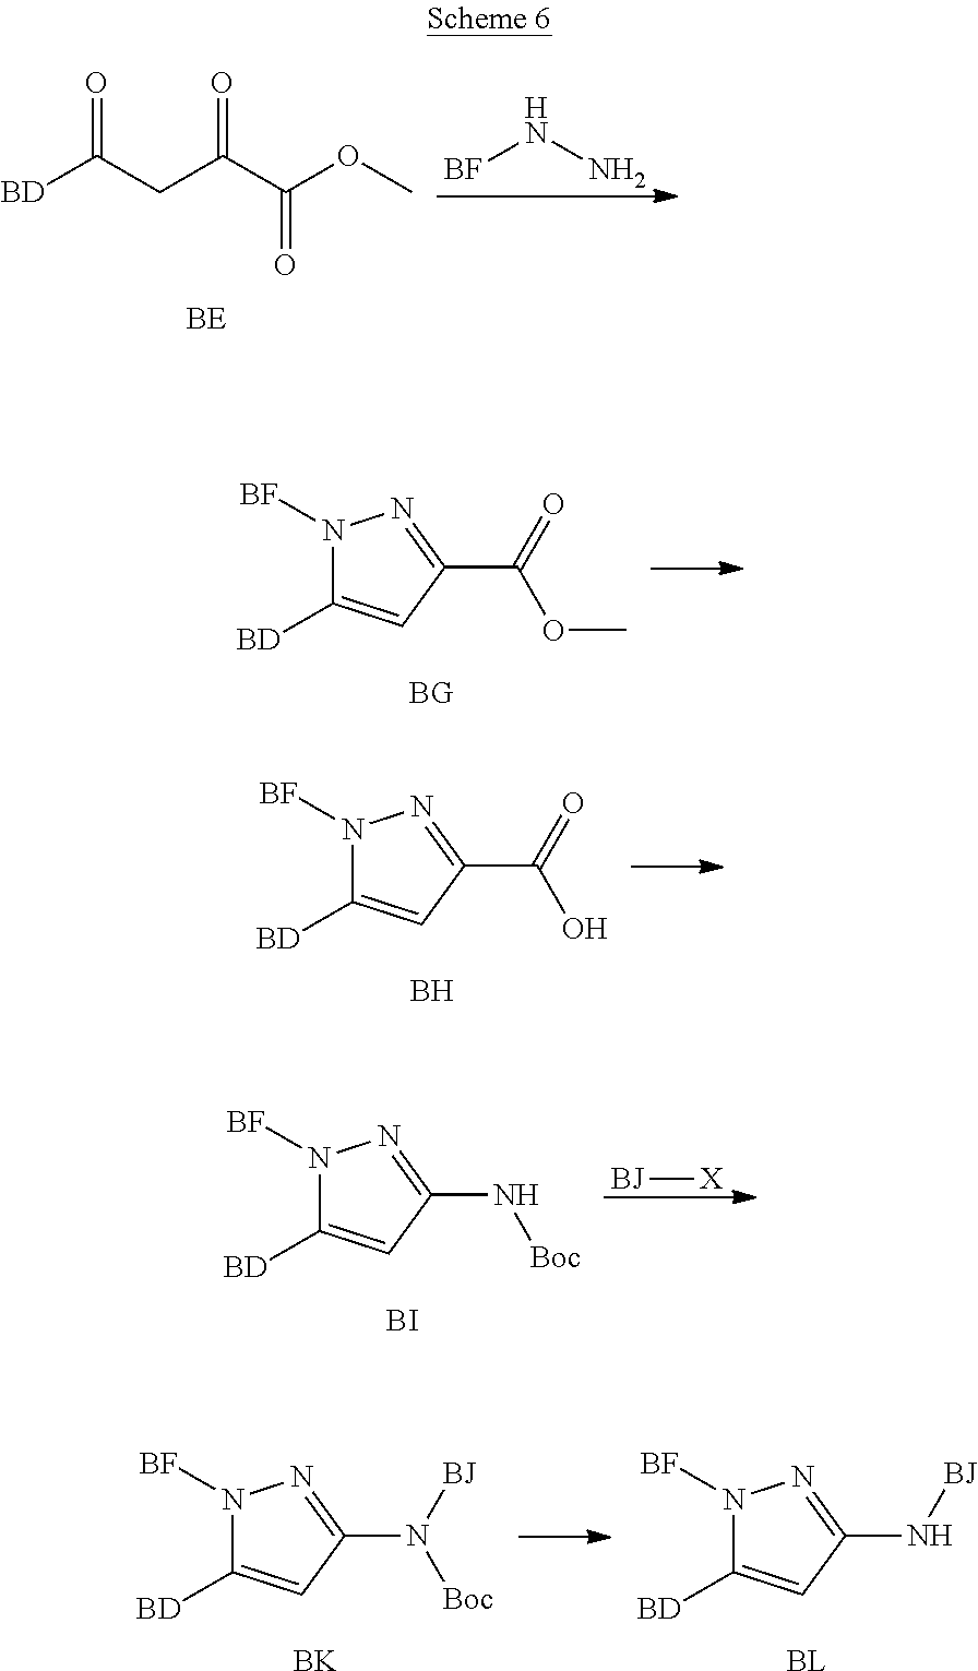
[BD]C(CC(C(=O)OC)=O)=O.[BF]NN.N1([BF])C([BD])=CC(C(=O)OC)=N1.N1([BF])C([BD])=CC(C(=O)O)=N1.B.N1([BF])C([BD])=CC(N[Boc])=N1.[BI].[BJ][X].N1([BF])C([BD])=CC(N([Boc])[BJ])=N1.[BK].N1([BF])C([BD])=CC(N[BJ])=N1.[BL]
